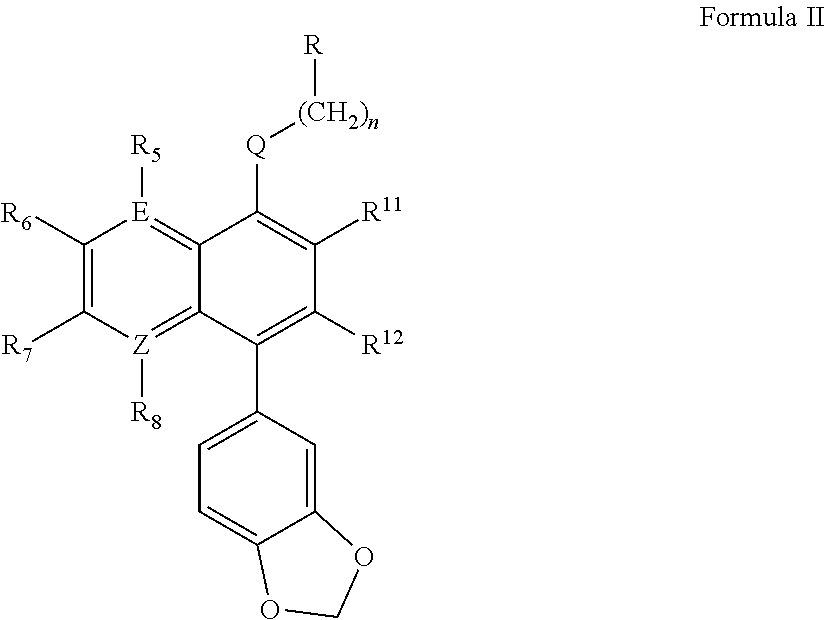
[E]1([R5])=C2C([Q][(CH2)n][R])=C([R11])C([R12])=C(C3=CC=C4C(=C3)OCO4)C2=[Z]([R8])C([R7])=C1[R6]
